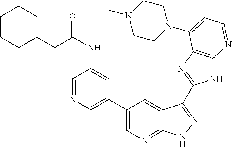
C1(C2=CN=CC(NC(CC3CCCCC3)=O)=C2)=CN=C2C(=C1)C(C1=NC3=C(N1)N=CC=C3N1CCN(C)CC1)=NN2
